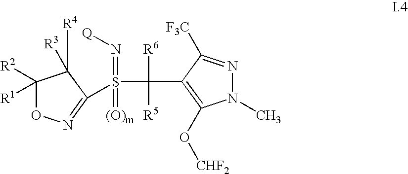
S(=N[Q])(=[(O)m])(C([R6])([R5])C1=C(O[CHF2])N(C)N=C1[F3C])C1=NOC([R2])([R1])C1([R4])[R3]
